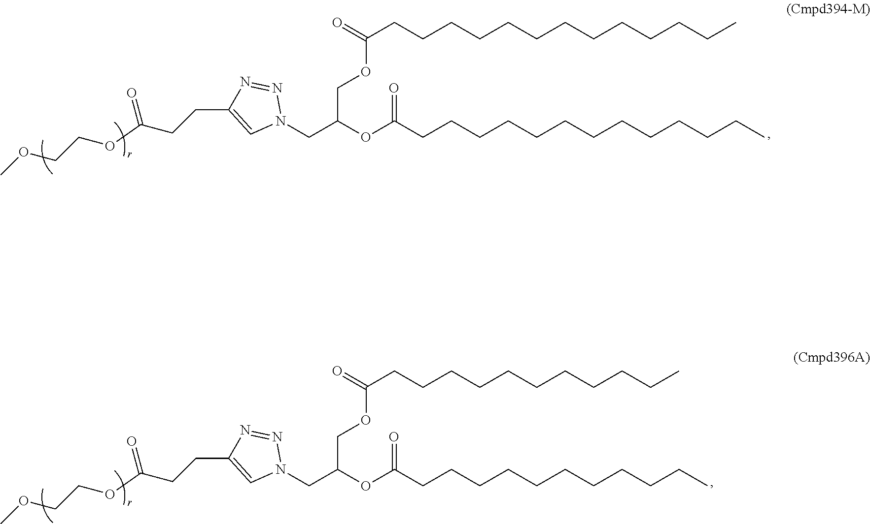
CCCCCCCCCCCCCC(=O)OCC(OC(CCCCCCCCCCCCC)=O)CN1N=NC(CCC(OCCOC)=O)=C1.CCCCCCCCCCCC(=O)OCC(OC(CCCCCCCCCCC)=O)CN1N=NC(CCC(OCCOC)=O)=C1
